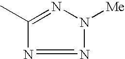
N1=NC(C)=NN1[Me]
